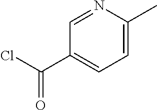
ClC(C1=CC=C(C)N=C1)=O
